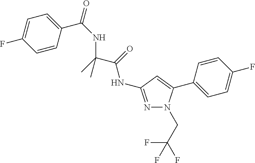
N1=C(NC(C(C)(C)NC(=O)C2=CC=C(F)C=C2)=O)C=C(C2=CC=C(F)C=C2)N1CC(F)(F)F
